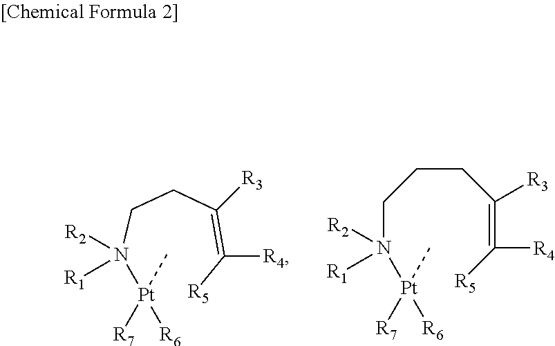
[Pt](C)([R6])([R7])N([R2])([R1])CCC(=C([R5])[R4])[R3].[Pt](C)([R6])([R7])N([R2])([R1])CCCC(=C([R5])[R4])[R3]
